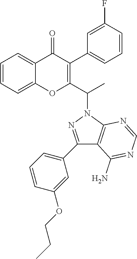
C1=CC=C2C(=C1)OC(C(N1N=C(C3=CC=CC(OCCC)=C3)C3=C1N=CN=C3N)C)=C(C1=CC=CC(F)=C1)C2=O
